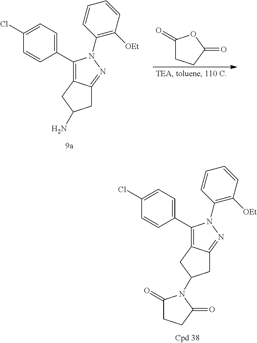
C1(C2=C3C(=NN2C2=C([OEt])C=CC=C2)CC(N2C(=O)CCC2=O)C3)=CC=C(Cl)C=C1.C1(C2=C3C(=NN2C2=C([OEt])C=CC=C2)CC(N)C3)=CC=C(Cl)C=C1.C1(=O)CCC(=O)O1
